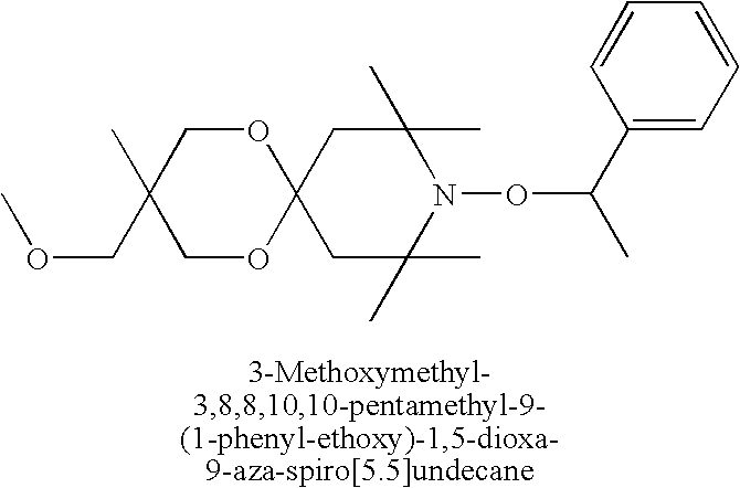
C12(CC(C)(C)N(OC(C)C3=CC=CC=C3)C(C)(C)C1)OCC(C)(COC)CO2
